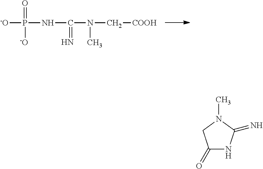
[-O]P(=O)(NC(N(C)C[COOH])=N)[-O].C1(=O)NC(=N)N(C)C1
